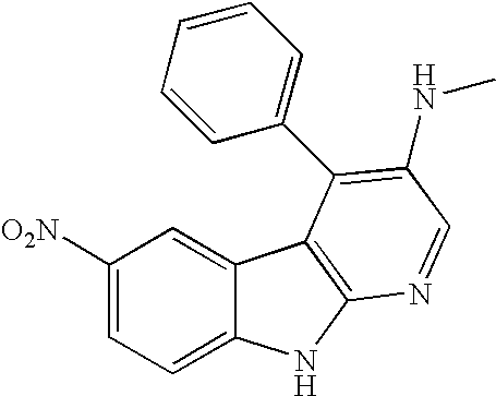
C1([O2N])=CC=C2C(=C1)C1=C(N2)N=CC(NC)=C1C1=CC=CC=C1
